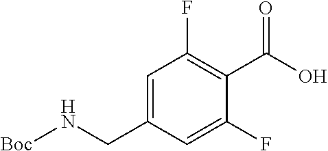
C1=C(CN[Boc])C=C(F)C(C(O)=O)=C1F
